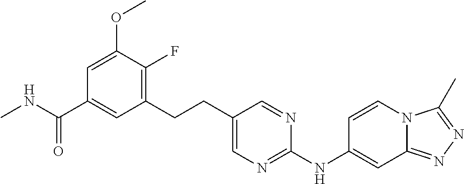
C1(CCC2=CN=C(NC3=CC4=NN=C(C)N4C=C3)N=C2)=C(F)C(OC)=CC(C(NC)=O)=C1
